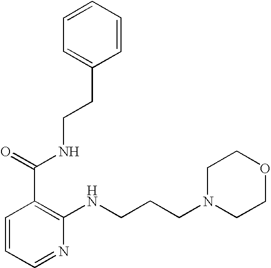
C1=CC=NC(NCCCN2CCOCC2)=C1C(=O)NCCC1=CC=CC=C1
